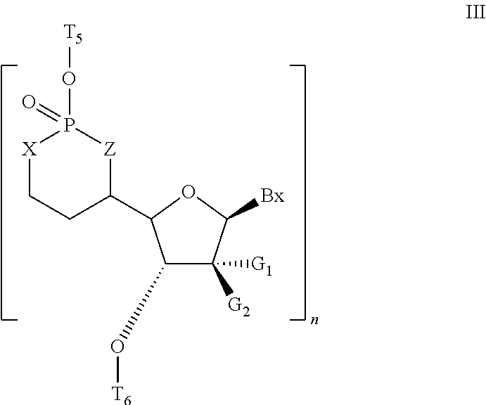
C1(O[T6])C([G2])([G1])C([Bx])OC1C1[Z]P(O[T5])(=O)[X]CC1
